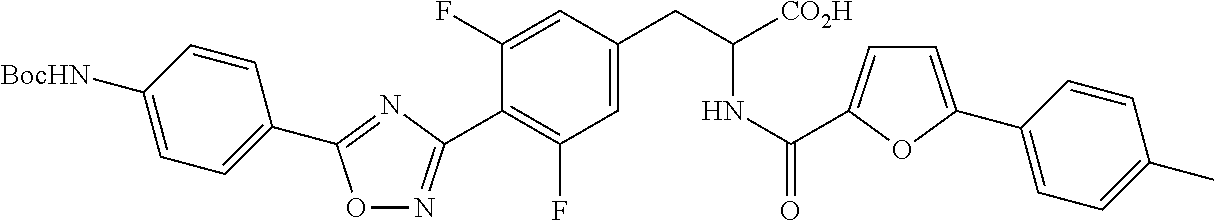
O1N=C(C2=C(F)C=C(CC(NC(=O)C3=CC=C(C4=CC=C(C)C=C4)O3)[CO2H])C=C2F)N=C1C1=CC=C([BocHN])C=C1
